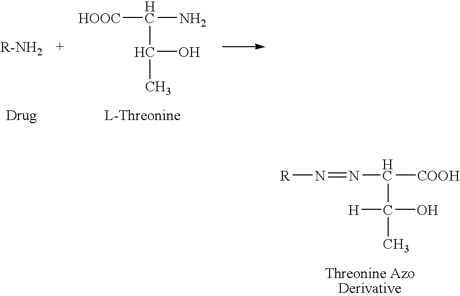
[HOOC]C(N)C(C)O.N(=NC([COOH])C(O)(C)[H])[R]
